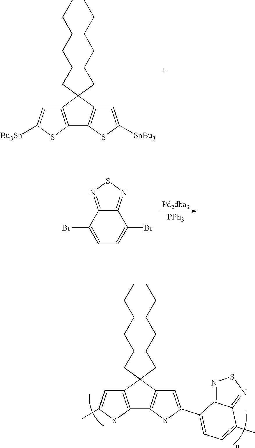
C12=C(C(CCCCCC)(CCCCCC)C3=C1SC([SnBu3])=C3)C=C([Bu3Sn])S2.C12=C(C(CCCCCC)(CCCCCC)C3=C1SC(C1=CC=C(C)C4=NSN=C14)=C3)C=C(C)S2.[PPh3].BrC1=CC=C(Br)C2=NSN=C12
